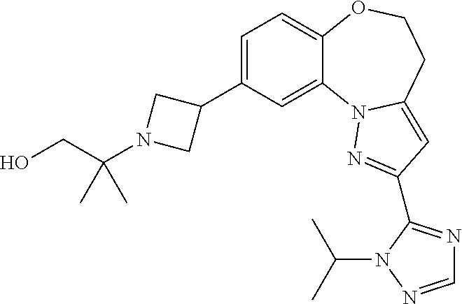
C1=C(C2CN(C(CO)(C)C)C2)C=C2C(=C1)OCCC1=CC(C3=NC=NN3C(C)C)=NN21
